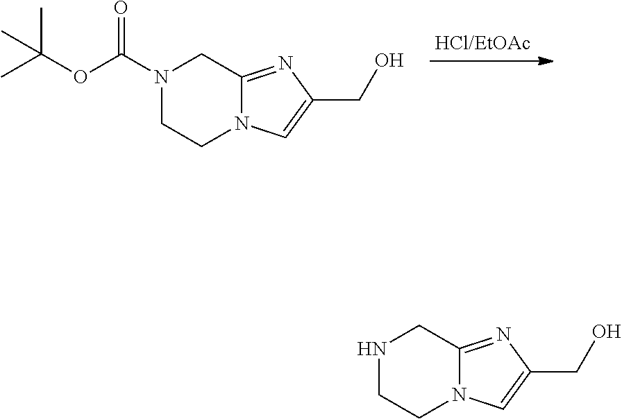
N1(C(OC(C)(C)C)=O)CC2=NC(CO)=CN2CC1.N1CC2=NC(CO)=CN2CC1
